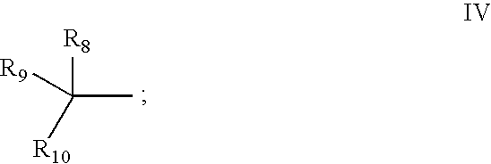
C(C)([R10])([R9])[R8]
